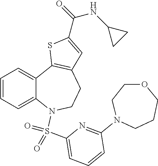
C1=CC=C2C(=C1)C1=C(CCN2S(=O)(=O)C2=CC=CC(N3CCCOCC3)=N2)C=C(C(NC2CC2)=O)S1
